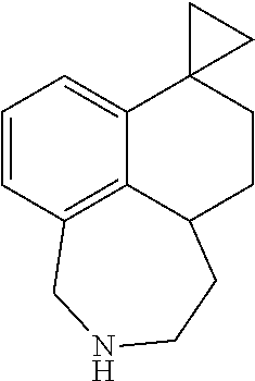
C1=CC2=C3C(=C1)C1(CCC3CCNC2)CC1
